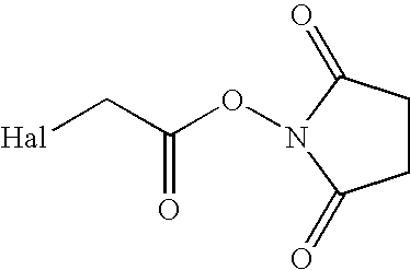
C1CC(=O)N(OC(C[Hal])=O)C1=O
